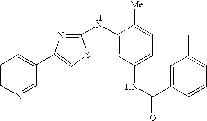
C1=CN=CC(C2=CSC(NC3=CC(NC(=O)C4=CC(C)=CC=C4)=CC=C3[Me])=N2)=C1
